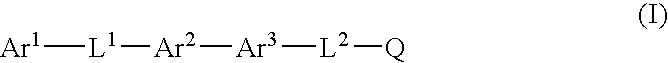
[Ar1][L1][Ar2][Ar3][L2][Q]
